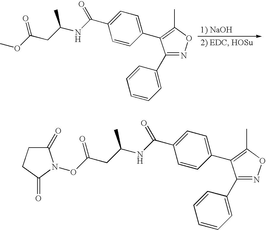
C1(C2=CC=CC=C2)=NOC(C)=C1C1=CC=C(C(NC(CC(OC)=O)C)=O)C=C1.C1(C2=CC=CC=C2)=NOC(C)=C1C1=CC=C(C(NC(CC(ON2C(=O)CCC2=O)=O)C)=O)C=C1
